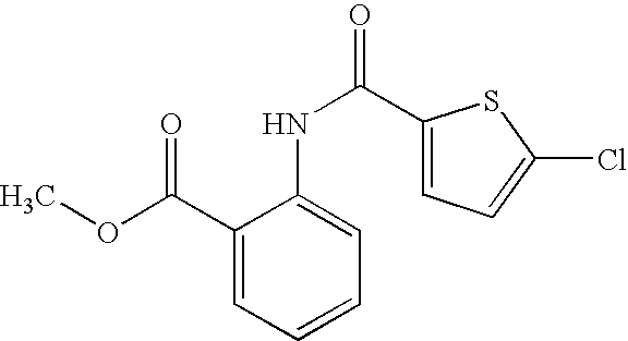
C1(NC(=O)C2=CC=C(Cl)S2)=CC=CC=C1C(OC)=O
